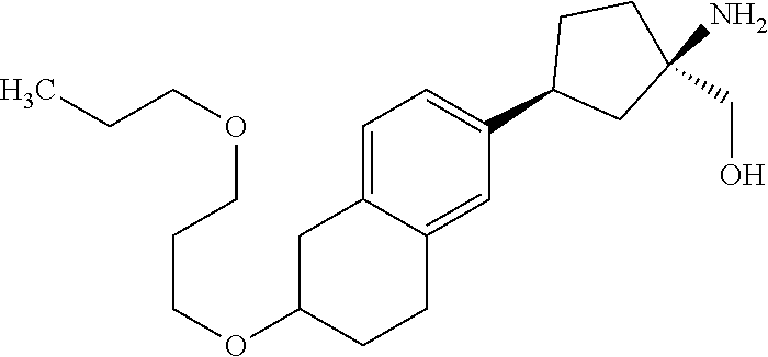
C1=C2C(=CC(C3CC(N)(CO)CC3)=C1)CCC(OCCCOCCC)C2
